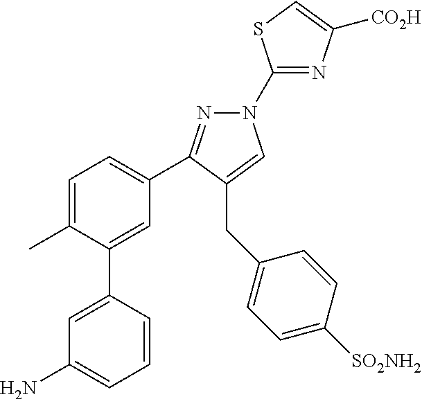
C1(N2N=C(C3=CC=C(C)C(C4=CC(N)=CC=C4)=C3)C(CC3=CC=C([SO2NH2])C=C3)=C2)=NC([CO2H])=CS1
